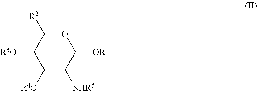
O1C([R2])C([R3O])C([R4O])C([NHR5])C1[OR1]
